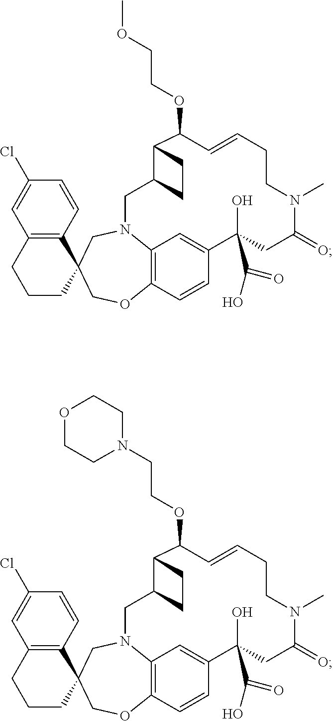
C12=C3C=CC(=C1)C(C(O)=O)(O)CC(=O)N(C)CCC=CC(OCCOC)C1C(CN2CC2(CO3)C3=C(CCC2)C=C(Cl)C=C3)CC1.C12=C3C=CC(=C1)C(C(O)=O)(O)CC(=O)N(C)CCC=CC(OCCN1CCOCC1)C1C(CN2CC2(CO3)C3=C(CCC2)C=C(Cl)C=C3)CC1
